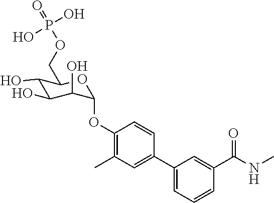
C1(O)C(O)C(O)C(OC2=C(C)C=C(C3=CC=CC(C(NC)=O)=C3)C=C2)OC1COP(=O)(O)O
